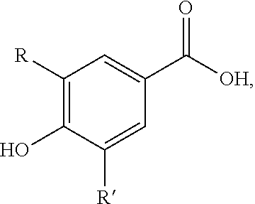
C1([R])=C(O)C([R])=CC(C([OH])=O)=C1
